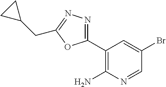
C1(C2=NN=C(CC3CC3)O2)=C(N)N=CC(Br)=C1
